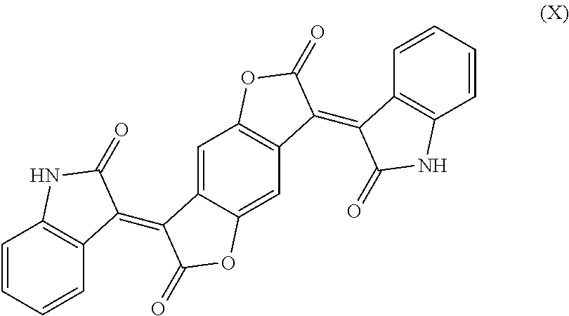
C1=CC=CC2=C1NC(=O)C2=C1C2=CC3=C(C=C2OC1=O)C(=C1C2=C(C=CC=C2)NC1=O)C(=O)O3
